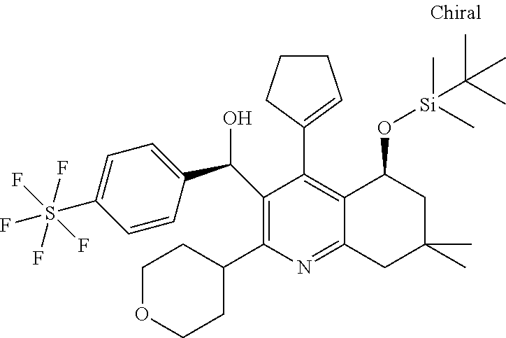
C1(C(O)C2=CC=C(S(F)(F)(F)(F)F)C=C2)=C(C2CCOCC2)N=C2C(=C1C1=CCCC1)C(O[Si](C(C)(C)C)(C)C)CC(C)(C)C2
